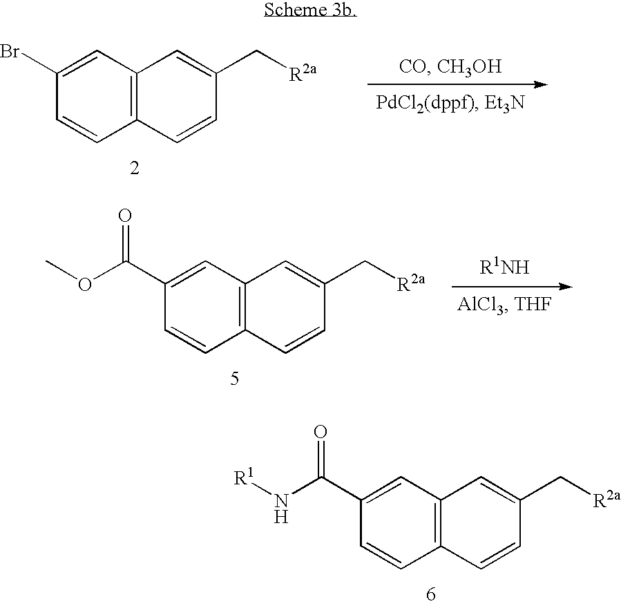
C1=C(Br)C=CC2=C1C=C(C[R2a])C=C2.C1=C(C(OC)=O)C=CC2=C1C=C(C[R2a])C=C2.C1=C(C(N[R1])=O)C=CC2=C1C=C(C[R2a])C=C2
